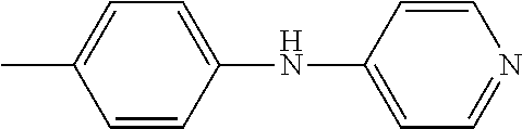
CC1=CC=C(NC2=CC=NC=C2)C=C1
